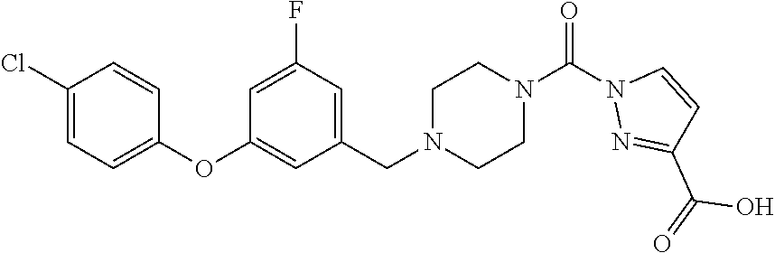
C1=C(Cl)C=CC(OC2=CC(CN3CCN(C(N4N=C(C(=O)O)C=C4)=O)CC3)=CC(F)=C2)=C1
